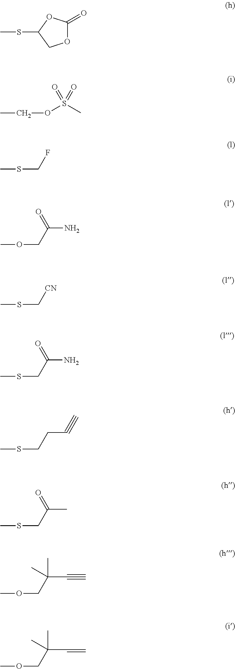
O(CC(N)=O)C.S(C[CN])C.S(CC(N)=O)C.O1C(=O)OC(SC)C1.C(OS(C)(=O)=O)C.S(CF)C.S(CCC#C)C.S(CC(C)=O)C.O(CC(C#C)(C)C)C.O(CC(C=C)(C)C)C
